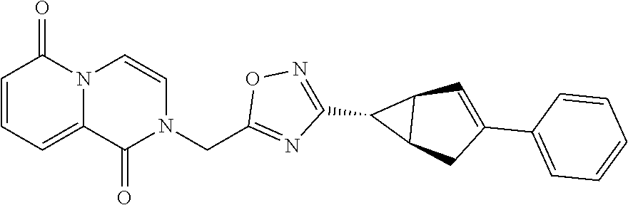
C12=CC=CC(=O)N1C=CN(CC1=NC(C3C4C3C=C(C3=CC=CC=C3)C4)=NO1)C2=O
